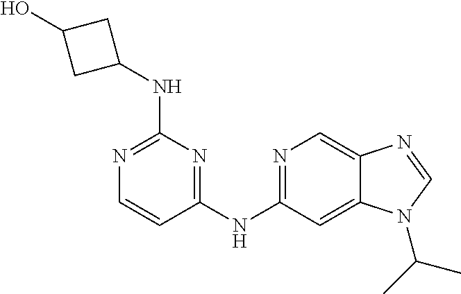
C1=CC(NC2=NC=C3C(=C2)N(C(C)C)C=N3)=NC(NC2CC(O)C2)=N1
